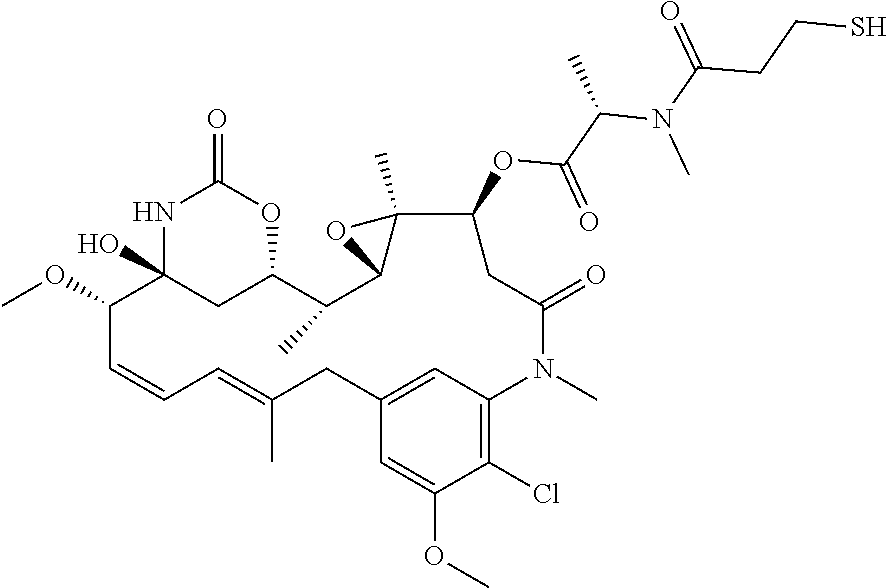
N1C(=O)OC2CC1(O)C(OC)C=CC=C(C)CC1=CC(=C(Cl)C(OC)=C1)N(C)C(=O)CC(OC(=O)C(N(C)C(CCS)=O)C)C1(C)C(C2C)O1
